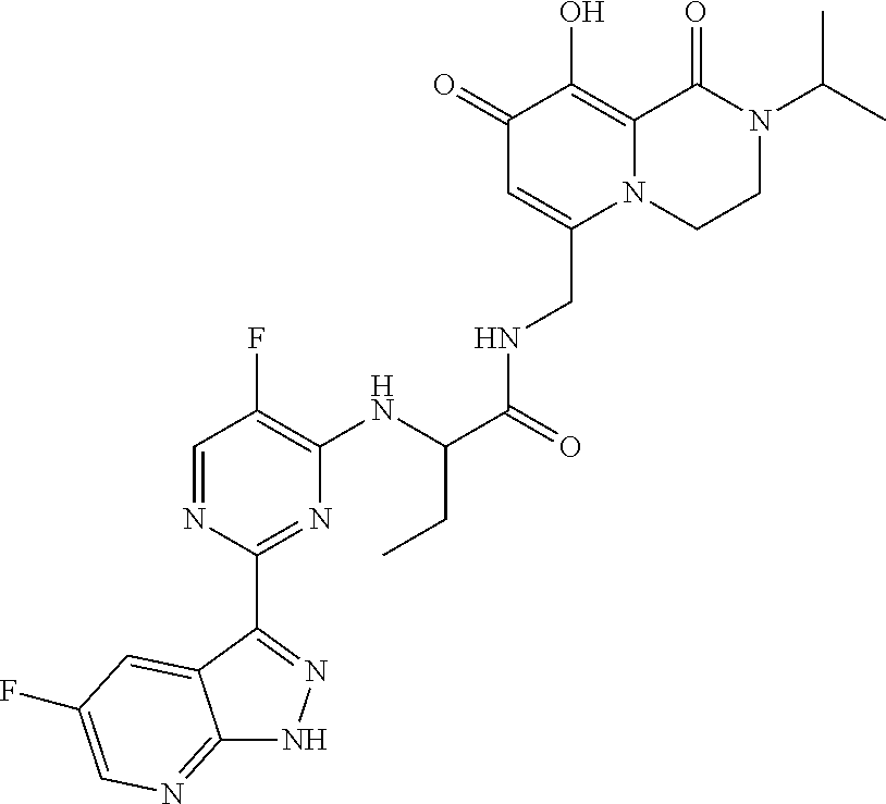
C1(=O)C=C(CNC(C(NC2=C(F)C=NC(C3=NNC4=NC=C(F)C=C43)=N2)CC)=O)N2C(=C1O)C(=O)N(C(C)C)CC2
